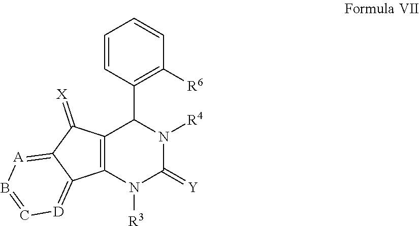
C12=C(N([R3])C(=[Y])N([R4])C1C1=C([R6])C=CC=C1)C1=[D]C=B[A]=C1C2=[X]
